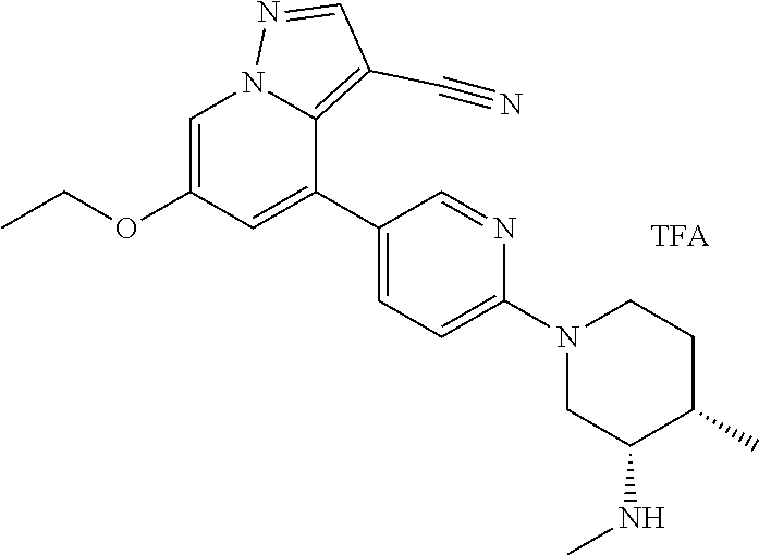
C1=C(OCC)C=C(C2=CC=C(N3CC(NC)C(C)CC3)N=C2)C2=C(C#N)C=NN12
